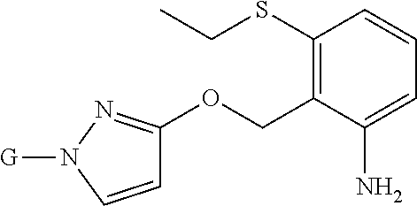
C1(SCC)=C(COC2=NN([G])C=C2)C(N)=CC=C1
